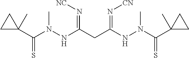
C1(C(N(NC(CC(=N[CN])NN(C)C(=S)C2(C)CC2)=N[NC])C)=S)(C)CC1
